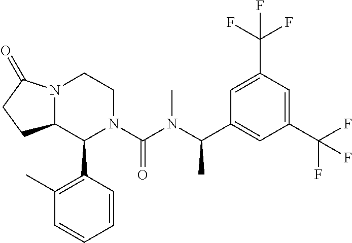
C12N(C(=O)CC1)CCN(C(N(C(C1=CC(C(F)(F)F)=CC(C(F)(F)F)=C1)C)C)=O)C2C1=C(C)C=CC=C1
